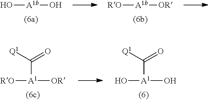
O[A1b]O.[RO][A1b][OR].[RO][A1]([OR])C([Q1])=O.O[A1](O)C([Q1])=O
